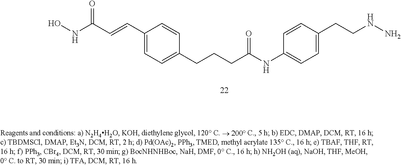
C1(C=CC(NO)=O)=CC=C(CCCC(NC2=CC=C(CCNN)C=C2)=O)C=C1
